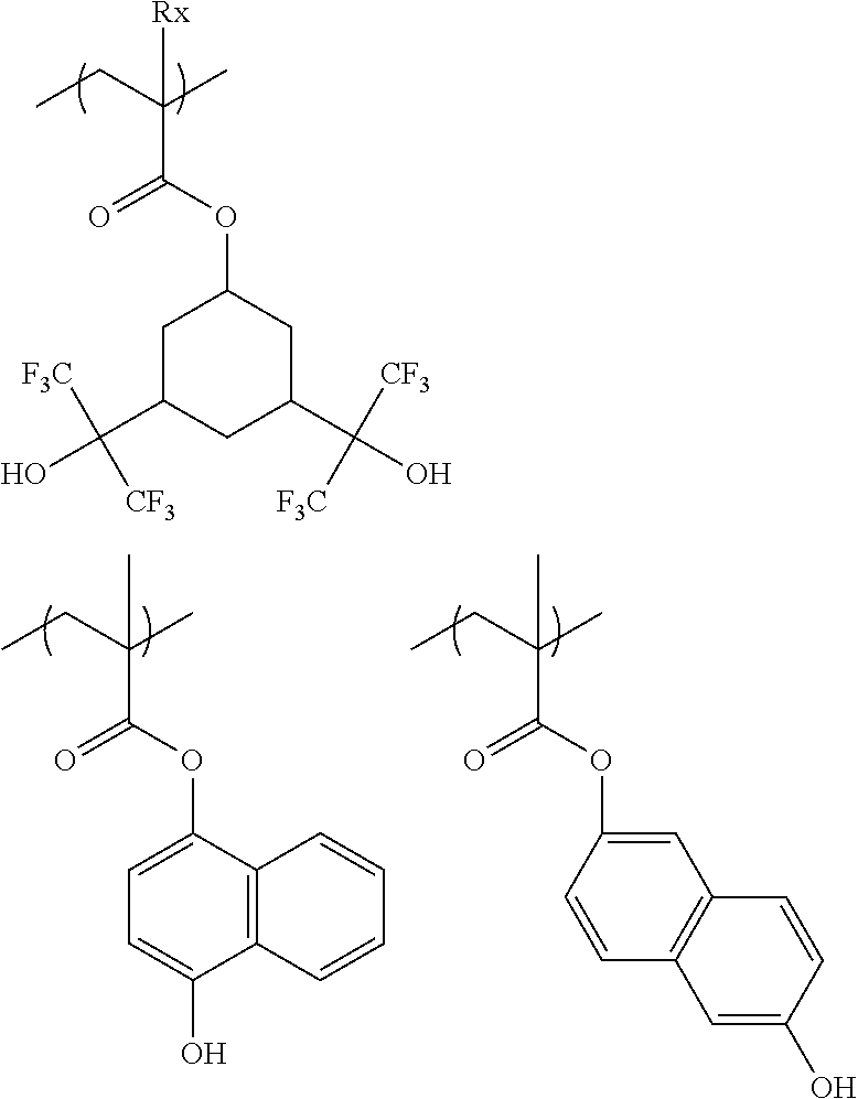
CCC(C)(C(OC1CC(C([F3C])([CF3])O)CC(C([CF3])(O)[F3C])C1)=O)[Rx].CCC(C)(C(OC1=CC=C(O)C2=C1C=CC=C2)=O)C.CCC(C)(C(OC1=CC2=C(C=C1)C=C(O)C=C2)=O)C
